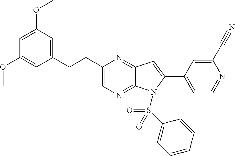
C1=C(OC)C=C(CCC2=CN=C3C(=N2)C=C(C2=CC=NC(C#N)=C2)N3S(C2=CC=CC=C2)(=O)=O)C=C1OC
